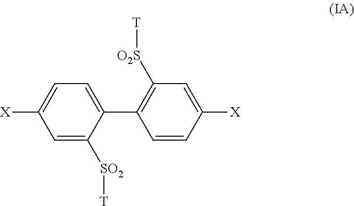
C1([X])=CC([O2S][T])=C(C2=CC=C([X])C=C2[SO2][T])C=C1
